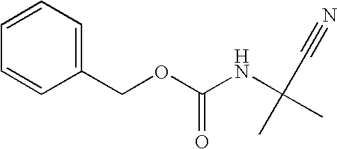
C1=CC=C(COC(NC(C)(C)C#N)=O)C=C1
